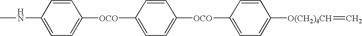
CNC1=CC=C([OCO]C2=CC=C([OCO]C3=CC=C([O(CH2)4CH]=C)C=C3)C=C2)C=C1
